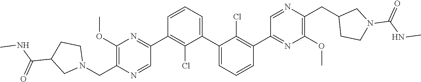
C1(OC)=C(CN2CCC(C(=O)NC)C2)N=CC(C2=C(Cl)C(C3=CC=CC(C4=NC(OC)=C(CC5CCN(C(=O)NC)C5)N=C4)=C3Cl)=CC=C2)=N1
